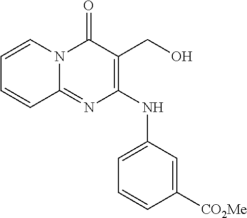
C1=CN2C(=NC(NC3=CC=CC([CO2Me])=C3)=C(CO)C2=O)C=C1
